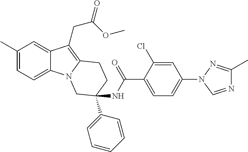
C1(C)=CC=C2C(=C1)C(CC(OC)=O)=C1N2CC(NC(C2=CC=C(N3C=NC(C)=N3)C=C2Cl)=O)(C2=CC=CC=C2)CC1
